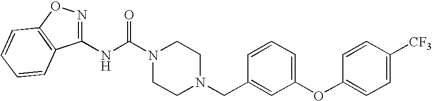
N(C(N1CCN(CC2=CC(OC3=CC=C([CF3])C=C3)=CC=C2)CC1)=O)C1=NOC2=C1C=CC=C2
